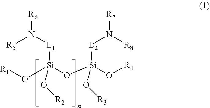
[R1]O[Si](O[Si](O[R4])([L2]N([R8])[R7])O[R3])([L1]N([R6])[R5])O[R2]
